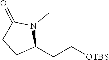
C1C(CC[OTBS])N(C)C(=O)C1
